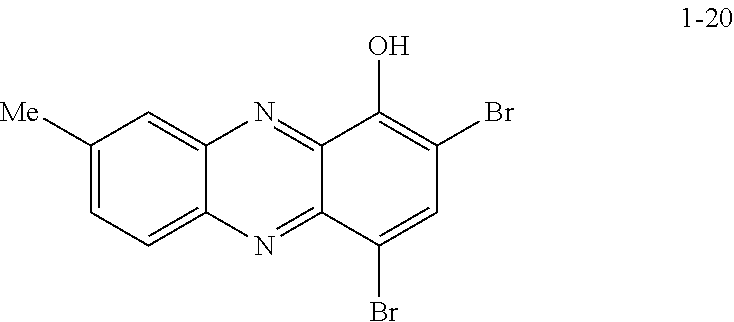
C1([Me])=CC=C2C(=C1)N=C1C(=N2)C(Br)=CC(Br)=C1O
